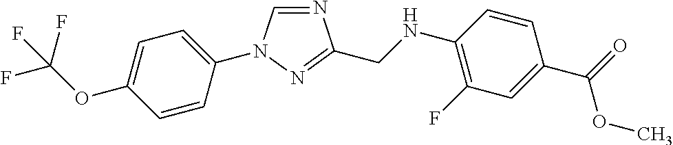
N1=CN(C2=CC=C(OC(F)(F)F)C=C2)N=C1CNC1=C(F)C=C(C(OC)=O)C=C1
